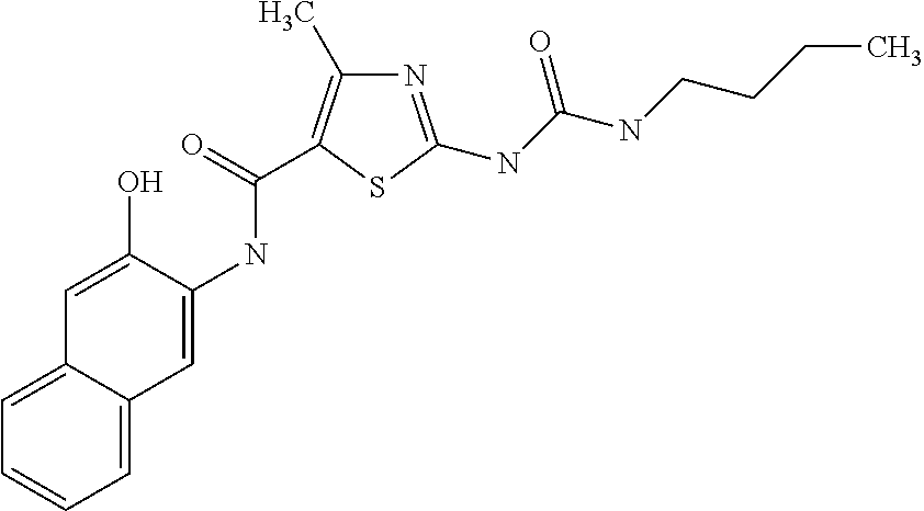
C1=C(O)C(NC(=O)C2=C(C)N=C(NC(NCCCC)=O)S2)=CC2=CC=CC=C12
